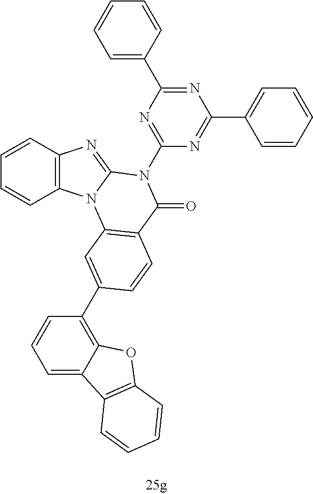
C1=CC2=C(C=C1)N1C(=N2)N(C2=NC(C3=CC=CC=C3)=NC(C3=CC=CC=C3)=N2)C(=O)C2=C1C=C(C1=C3C(=CC=C1)C1=C(O3)C=CC=C1)C=C2
